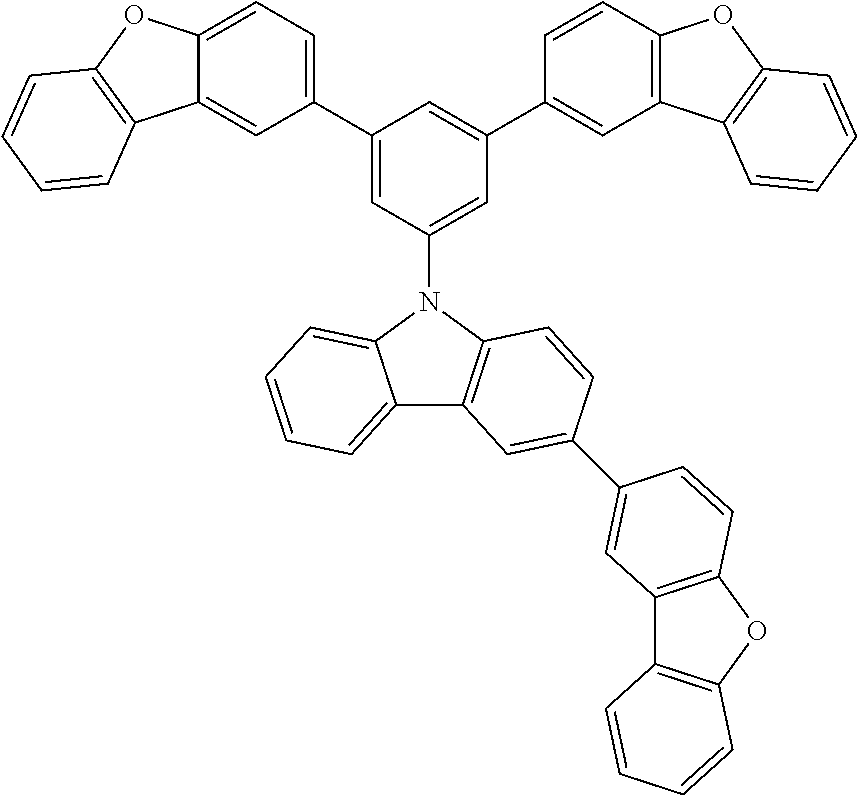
C1(C2=CC=C3C(=C2)C2=C(O3)C=CC=C2)=CC(N2C3=CC=CC=C3C3=C2C=CC(C2=CC4=C(OC5=C4C=CC=C5)C=C2)=C3)=CC(C2=CC3=C(C=C2)OC2=C3C=CC=C2)=C1
